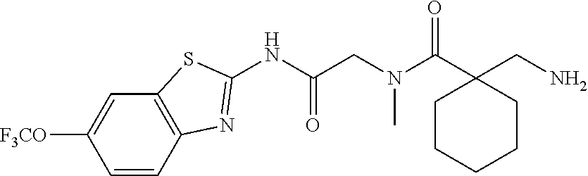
C1=CC2=C(C=C1[F3CO])SC(NC(CN(C(C1(CN)CCCCC1)=O)C)=O)=N2
